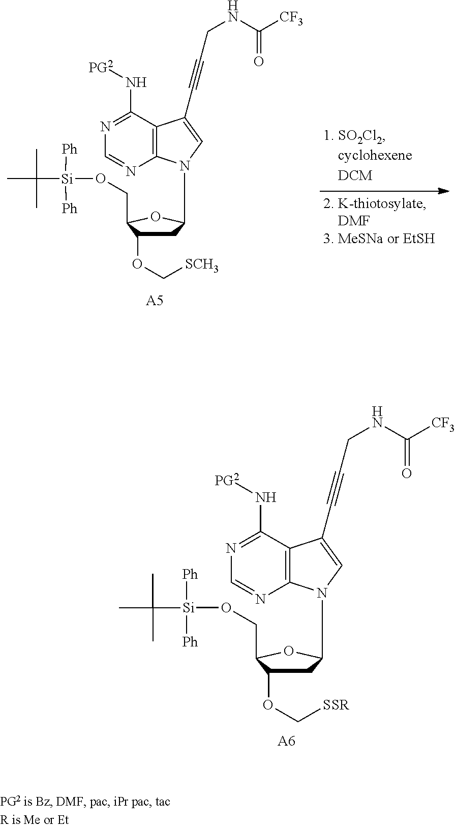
N1=C(N[PG2])C2=C(N=C1)N(C1CC(OC[SCH3])C(CO[Si]([Ph])([Ph])C(C)(C)C)O1)C=C2C#CCNC(=O)[CF3].[A5].N1=C(N[PG2])C2=C(N=C1)N(C1CC(OC[SSR])C(CO[Si]([Ph])([Ph])C(C)(C)C)O1)C=C2C#CCNC(=O)[CF3].[A6]
